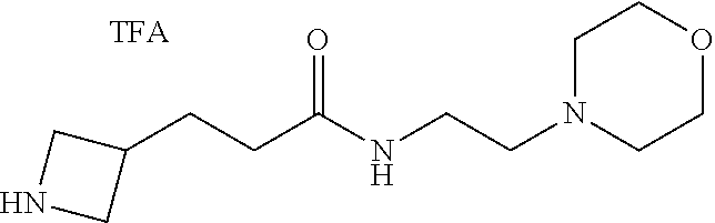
N1CC(CCC(NCCN2CCOCC2)=O)C1
